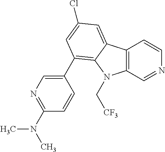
C12=C(C=NC=C1)N(C[CF3])C1=C(C3=CN=C(N(C)C)C=C3)C=C(Cl)C=C21
